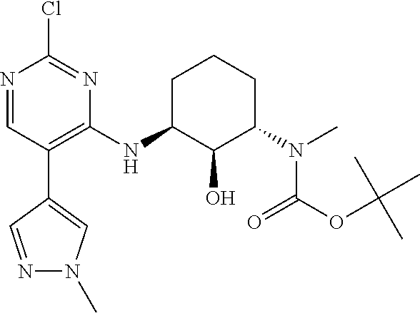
N1=CC(C2=CN(C)N=C2)=C(NC2CCCC(N(C(=O)OC(C)(C)C)C)C2O)N=C1Cl
